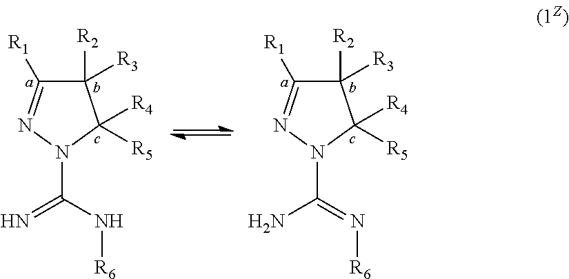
C1([R2])([R3])C([R1])=NN(C(N[R6])=N)C1([R4])[R5].C1([R2])([R3])C([R1])=NN(C(=N[R6])N)C1([R4])[R5]
